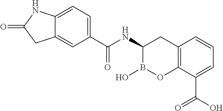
C1(C(NC2B(O)OC3=C(C2)C=CC=C3C(O)=O)=O)=CC=C2C(=C1)CC(=O)N2
